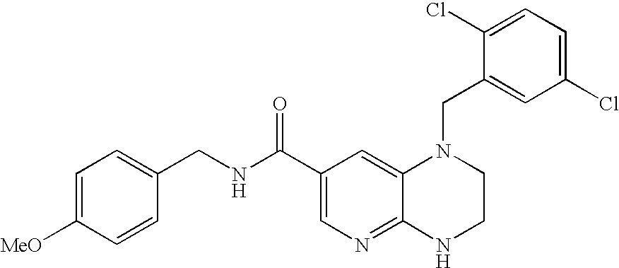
C1(Cl)=CC=C(Cl)C=C1CN1C2=CC(C(=O)NCC3=CC=C([MeO])C=C3)=CN=C2NCC1
